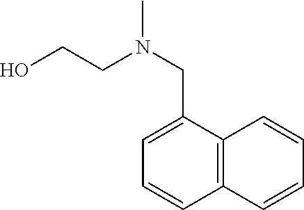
OCCN(CC1=CC=CC2=C1C=CC=C2)C
